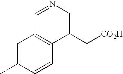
C1=C(C)C=CC2=C1C=NC=C2C[CO2H]
